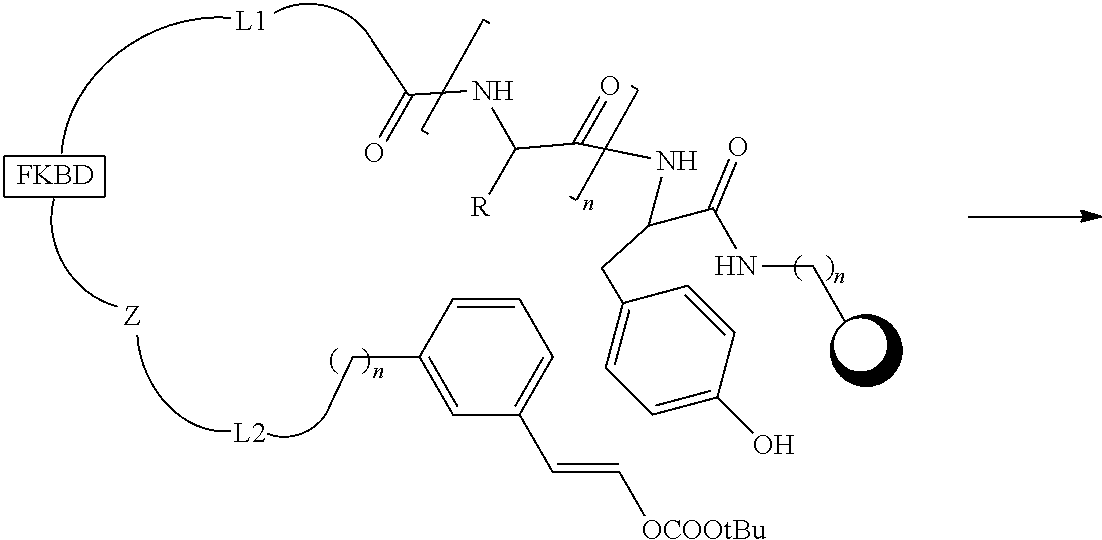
[L1].[L2].C(C)C1=CC(C=C[OCOOtBu])=CC=C1.[FKBD].N(C(C(=O)NC(CC1=CC=C(O)C=C1)C(NCC)=O)[R])C(=O)C
